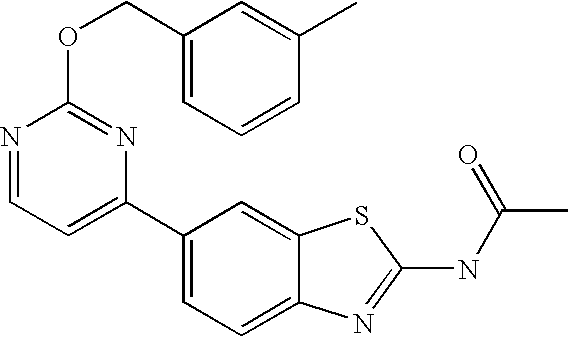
C1(C2=CC=NC(OCC3=CC=CC(C)=C3)=N2)=CC=C2C(=C1)SC(NC(C)=O)=N2
